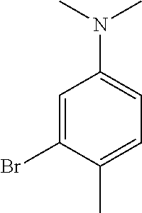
C1=C(Br)C(C)=CC=C1N(C)C
